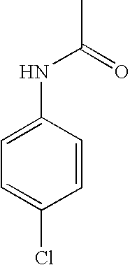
C1=C(NC(C)=O)C=CC(Cl)=C1
